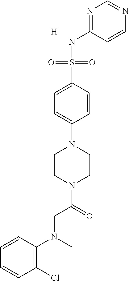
[H].N1=C(NS(C2=CC=C(N3CCN(C(CN(C)C4=C(Cl)C=CC=C4)=O)CC3)C=C2)(=O)=O)C=CN=C1
